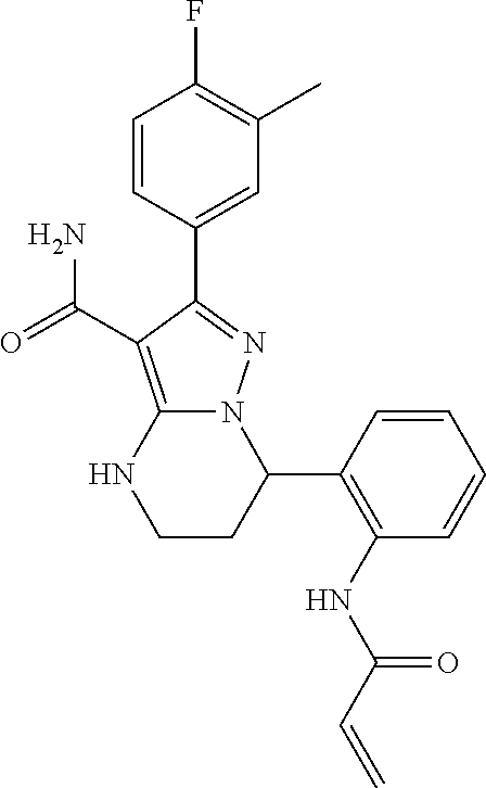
FC1=C(C)C=C(C2=NN3C(=C2C(=O)N)NCCC3C2=C(NC(C=C)=O)C=CC=C2)C=C1
